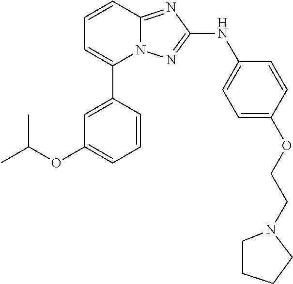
C1=CC2=NC(NC3=CC=C(OCCN4CCCC4)C=C3)=NN2C(C2=CC(OC(C)C)=CC=C2)=C1
